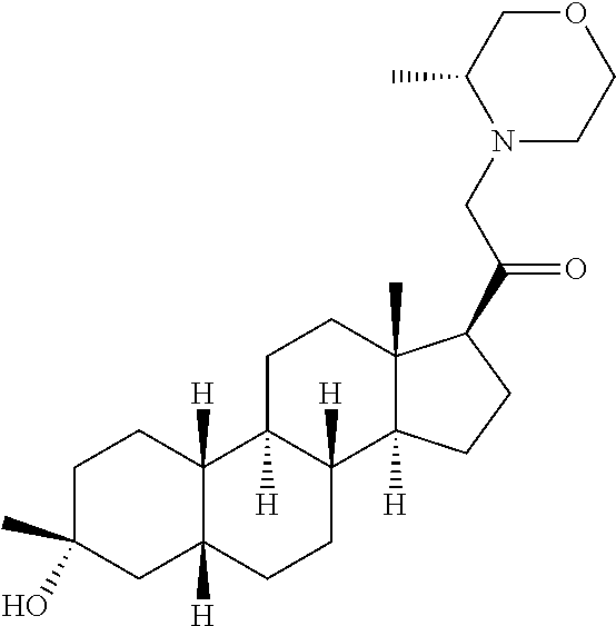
C1C(O)(C)CC2([H])C([H])(C1)C1([H])C([H])(CC2)C2([H])C(C)(CC1)C(C(CN1CCOCC1C)=O)CC2
